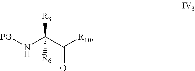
N(C(C(=O)[R10])([R3])[R6])[PG]
